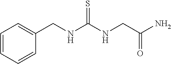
C1(CNC(NCC(N)=O)=S)=CC=CC=C1
